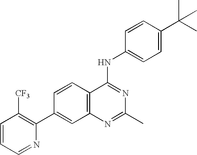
C1=CC2=C(C=C1C1=C([CF3])C=CC=N1)N=C(C)N=C2NC1=CC=C(C(C)(C)C)C=C1
